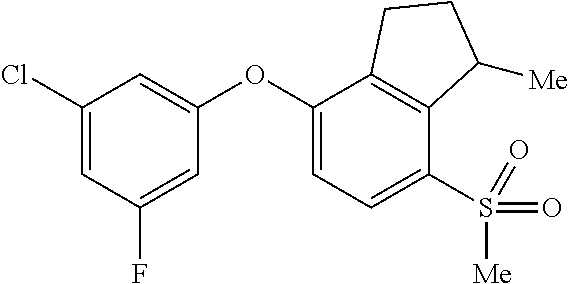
C1(Cl)=CC(F)=CC(OC2=CC=C(S([Me])(=O)=O)C3=C2CCC3[Me])=C1
